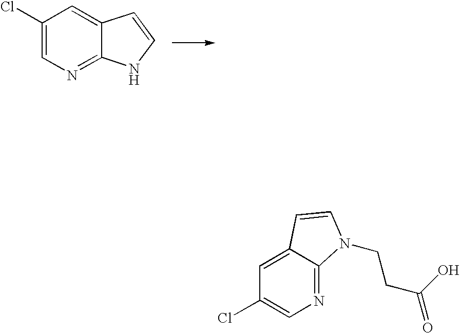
C1(Cl)=CN=C2C(=C1)C=CN2.N1=C2C(=CC(Cl)=C1)C=CN2CCC(=O)O
